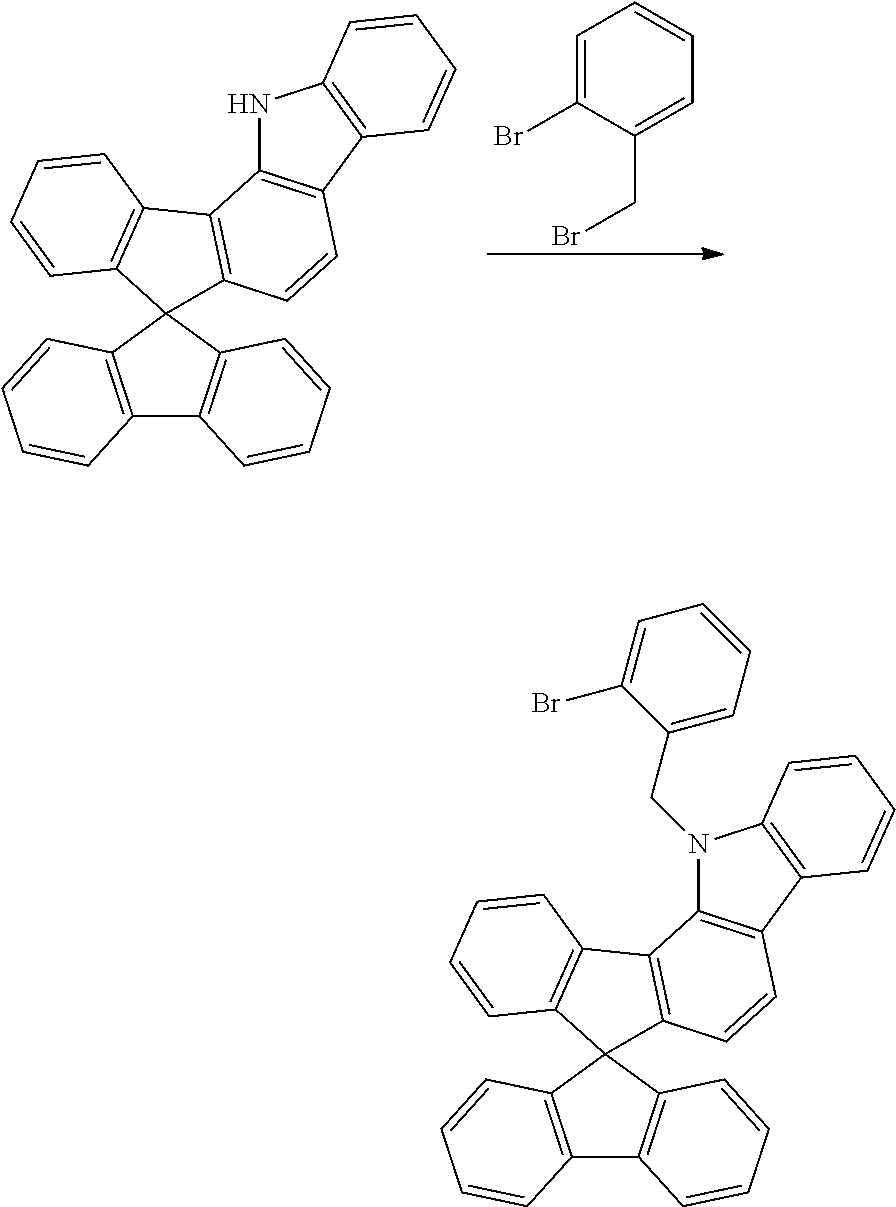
N1C2=C(C3=C1C=CC=C3)C=CC1=C2C2=C(C13C1=C(C4=C3C=CC=C4)C=CC=C1)C=CC=C2.C1=C(Br)C(CBr)=CC=C1.N1(CC2=CC=CC=C2Br)C2=C(C3=C1C=CC=C3)C=CC1=C2C2=C(C13C1=C(C4=C3C=CC=C4)C=CC=C1)C=CC=C2
